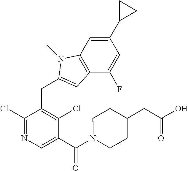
C1(Cl)=NC=C(C(=O)N2CCC(CC(=O)O)CC2)C(Cl)=C1CC1=CC2=C(C=C(C3CC3)C=C2F)N1C
